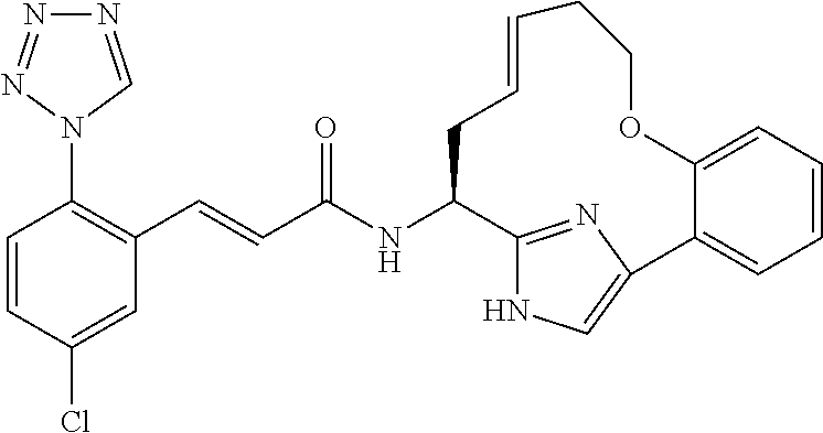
C1=CC(Cl)=CC(C=CC(NC2C3=NC(=CN3)C3=CC=CC=C3OCCC=CC2)=O)=C1N1C=NN=N1
